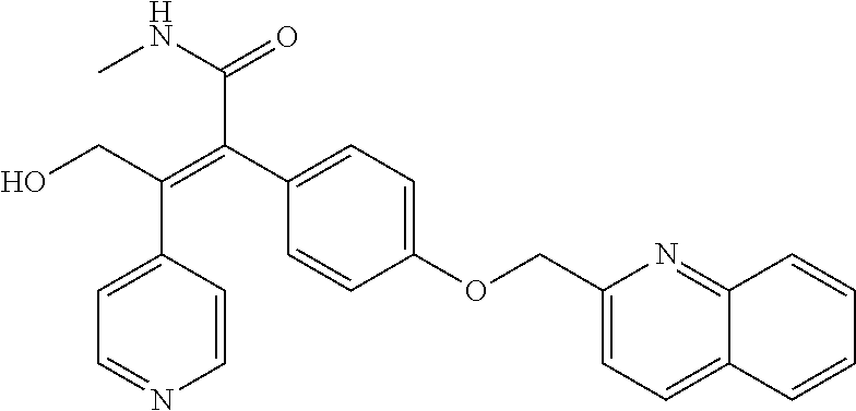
C1(COC2=CC=C(C(C(NC)=O)=C(CO)C3=CC=NC=C3)C=C2)=CC=C2C(=N1)C=CC=C2
